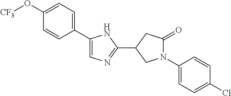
C1=C(O[CF3])C=CC(C2=CN=C(C3CC(=O)N(C4=CC=C(Cl)C=C4)C3)N2)=C1
